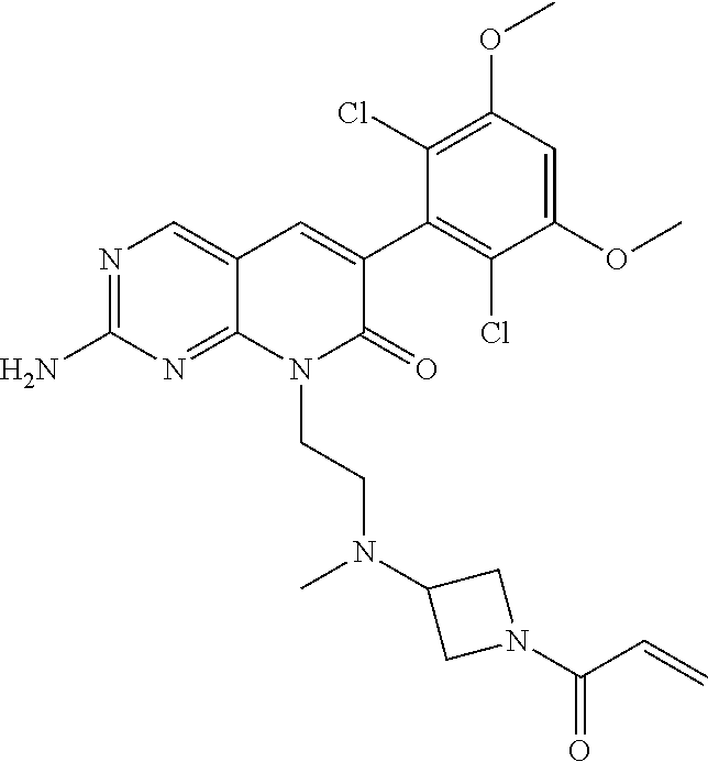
C1(N)=NC=C2C(=N1)N(CCN(C1CN(C(C=C)=O)C1)C)C(=O)C(C1=C(Cl)C(OC)=CC(OC)=C1Cl)=C2
